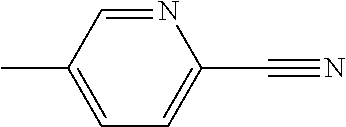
N1=CC(C)=CC=C1C#N
